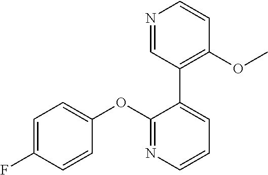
C1=C(F)C=CC(OC2=NC=CC=C2C2=C(OC)C=CN=C2)=C1
